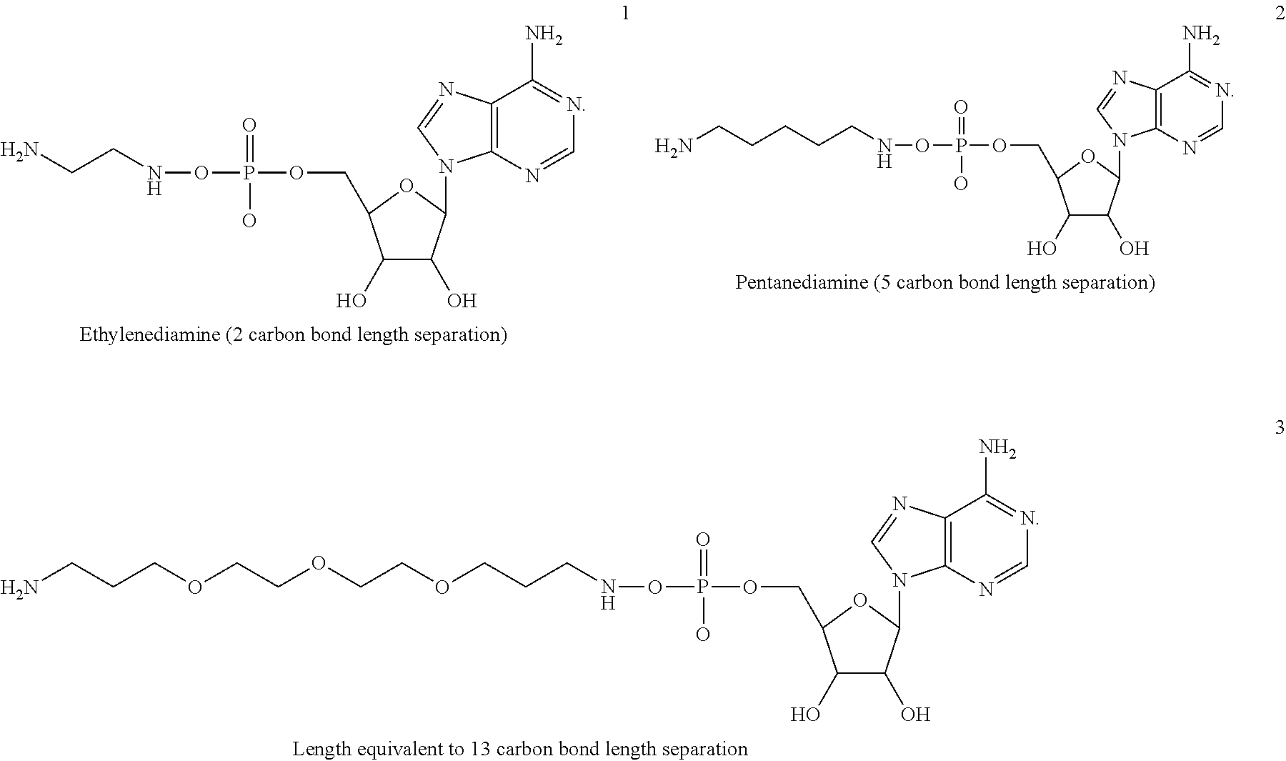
C12=C(N=CN=C1N)N(C1C(O)C(O)C(COP(ONCCN)(=O)O)O1)C=N2.C12=C(N=CN=C1N)N(C1C(O)C(O)C(COP(ONCCCCCN)(=O)O)O1)C=N2.C12=C(N=CN=C1N)N(C1C(O)C(O)C(COP(ONCCCOCCOCCOCCCN)(=O)O)O1)C=N2
